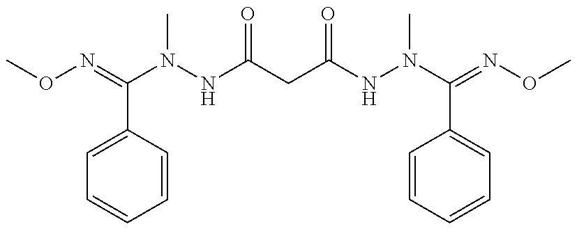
C1(C(=NOC)N(NC(CC(NN(C(=NOC)C2=CC=CC=C2)C)=O)=O)C)=CC=CC=C1
